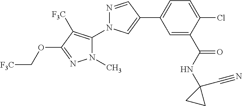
C1=C(C(NC2(C#N)CC2)=O)C(Cl)=CC=C1C1=CN(C2=C([F3C])C(OC[F3C])=NN2C)N=C1
